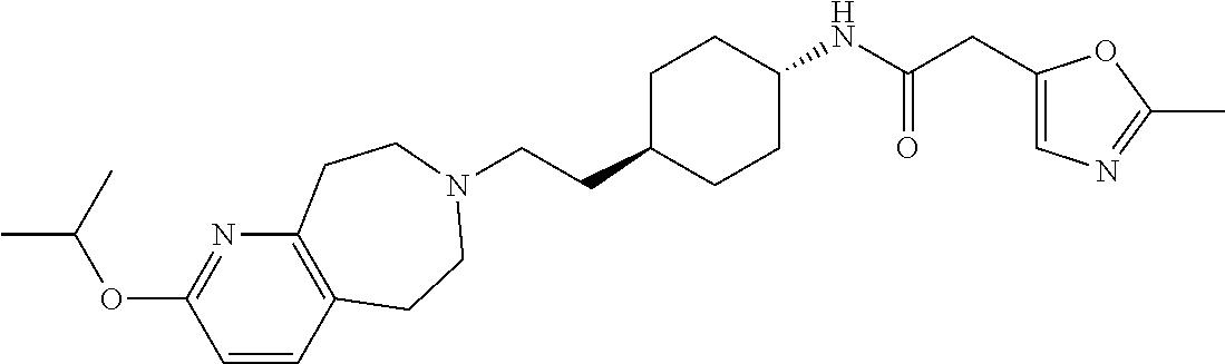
C(CC1CCC(NC(CC2=CN=C(C)O2)=O)CC1)N1CCC2=C(N=C(OC(C)C)C=C2)CC1
